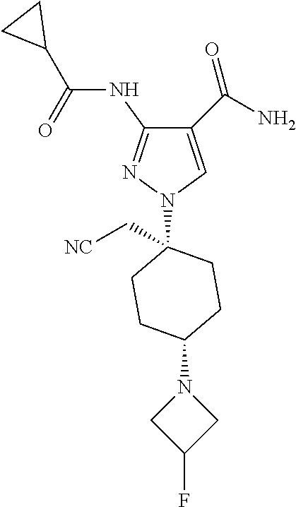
C1(C(=O)N)=CN(C2(C[NC])CCC(N3CC(F)C3)CC2)N=C1NC(C1CC1)=O
